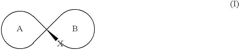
CC(C)(C)[X].B
